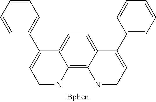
C12=C3C(=CC=C1C(C1=CC=CC=C1)=CC=N2)C(C1=CC=CC=C1)=CC=N3
